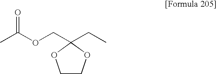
C(OC(C)=O)C1(CC)OCCO1
